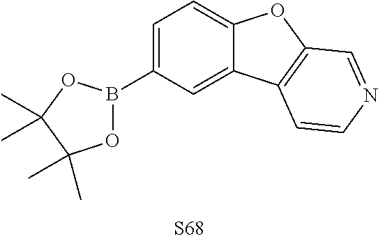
C1=C2C(=CC=C1B1OC(C)(C)C(C)(C)O1)OC1=C2C=CN=C1
